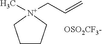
C1CC[N+](CC=C)(C)C1.[OSO2CF3-]
